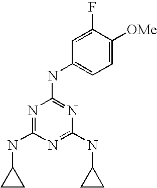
C1(NC2=NC(NC3CC3)=NC(NC3CC3)=N2)=CC=C([OMe])C(F)=C1
